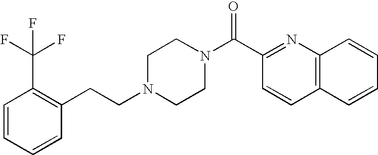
C1=CC=CC(CCN2CCN(C(C3=NC4=C(C=C3)C=CC=C4)=O)CC2)=C1C(F)(F)F
